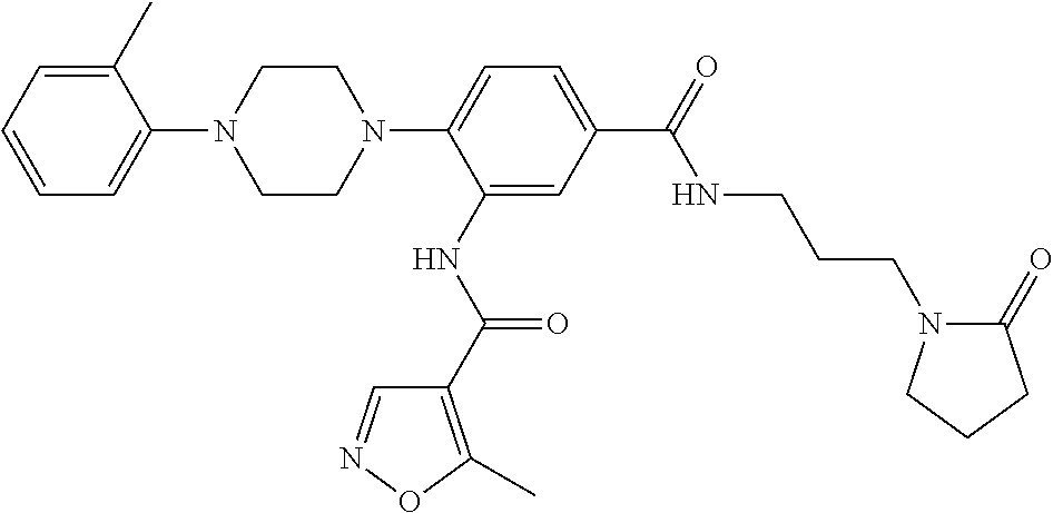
C1=CC=C(C)C(N2CCN(C3=CC=C(C(=O)NCCCN4C(=O)CCC4)C=C3NC(C3=C(C)ON=C3)=O)CC2)=C1
